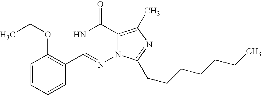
C1=CC=CC(C2=NN3C(=C(C)N=C3CCCCCCC)C(=O)N2)=C1OCC
